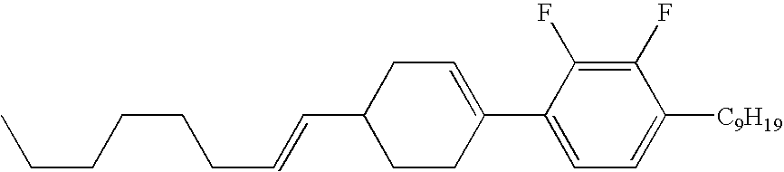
C1(F)=C(F)C(C2=CCC(C=CCCCCCC)CC2)=CC=C1[C9H19]
